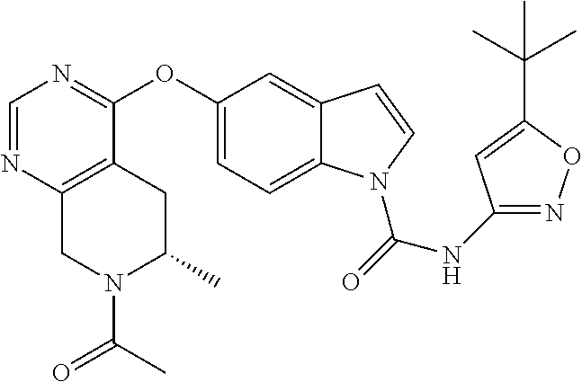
O(C1=CC=C2C(=C1)C=CN2C(=O)NC1=NOC(C(C)(C)C)=C1)C1=NC=NC2=C1CC(C)N(C(=O)C)C2
